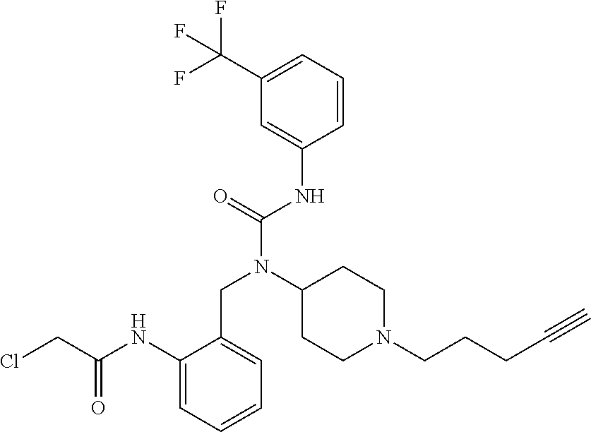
C1(C(F)(F)F)=CC=CC(NC(N(C2CCN(CCCC#C)CC2)CC2=CC=CC=C2NC(CCl)=O)=O)=C1
